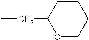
CCC1OCCCC1
